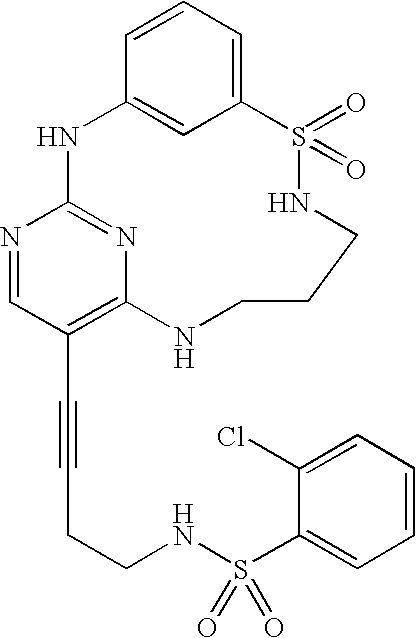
C1=CC=C2C=C1NC1=NC(=C(C#CCCNS(C3=CC=CC=C3Cl)(=O)=O)C=N1)NCCCNS2(=O)=O
